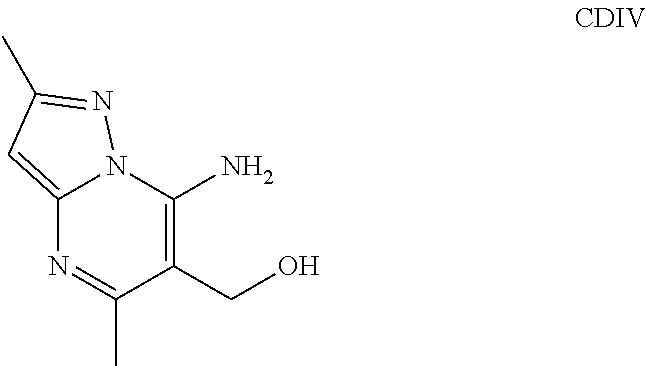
C12=CC(C)=NN1C(N)=C(CO)C(C)=N2
